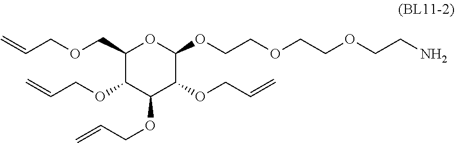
C1(COCC=C)C(OCC=C)C(OCC=C)C(OCC=C)C(OCCOCCOCCN)O1
